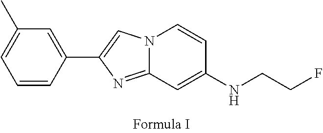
N12C(=NC(C3=CC(C)=CC=C3)=C1)C=C(NCCF)C=C2
